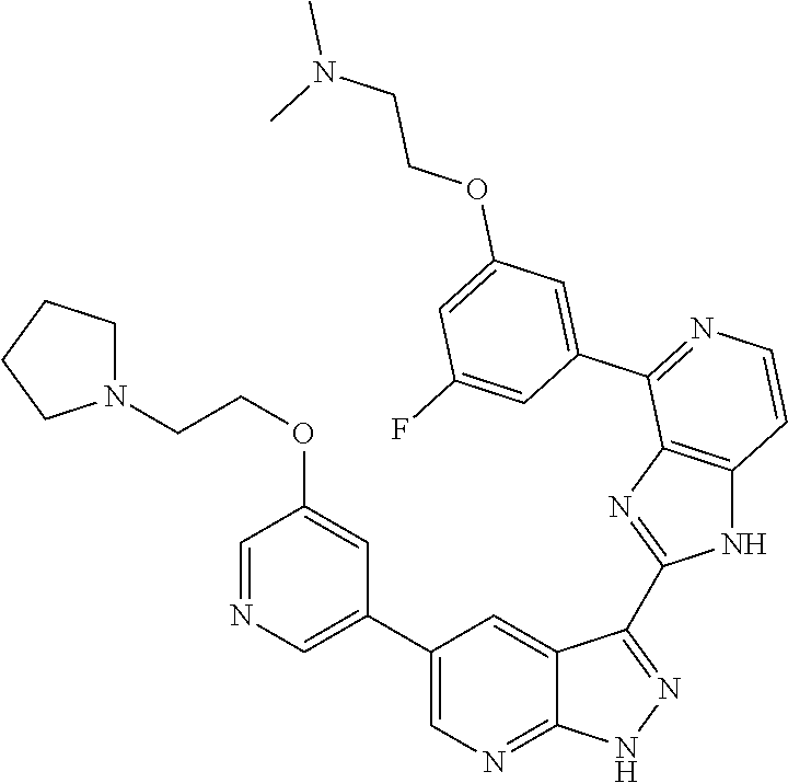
C1=NC=C(C2=CN=C3C(=C2)C(C2=NC4=C(N2)C=CN=C4C2=CC(OCCN(C)C)=CC(F)=C2)=N[N H]3)C=C1OCCN1CCCC1
